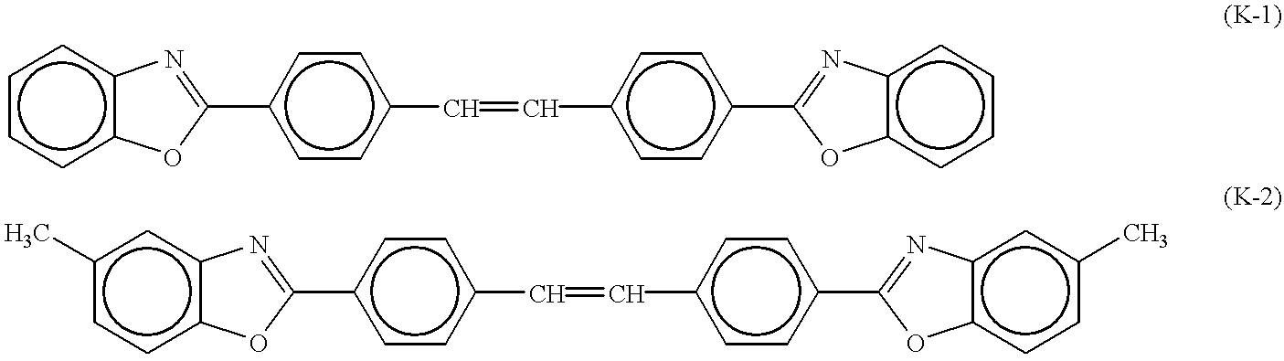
c1ccc2c(c1)N=C(c1ccc(C=Cc3ccc(C4=Nc5c(cccc5)O4)cc3)cc1)O2.c1cc2c(cc1C)N=C(c1ccc(C=Cc3ccc(C4=Nc5c(ccc(C)c5)O4)cc3)cc1)O2
